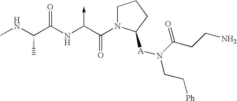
C(NC)(C(NC(C(N1CCCC1[A]N(CC[Ph])C(CCN)=O)=O)->C)=O)C
